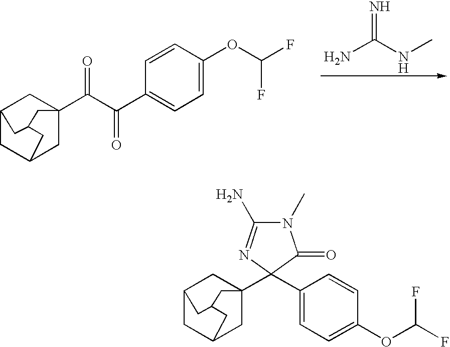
C1C2CC3(C(C(=O)C4=CC=C(OC(F)F)C=C4)=O)CC1CC(C3)C2.NC(NC)=N.C1C2CC3(C4(C5=CC=C(OC(F)F)C=C5)N=C(N)N(C)C4=O)CC1CC(C3)C2
